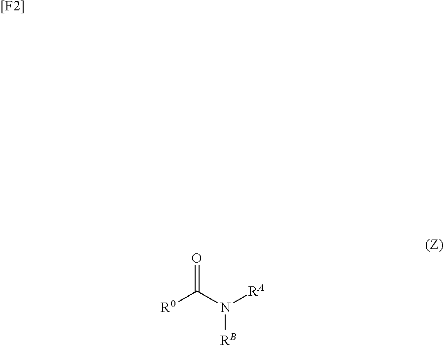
[[F2]].N([RA])(C(=O)[R0])[RB]
